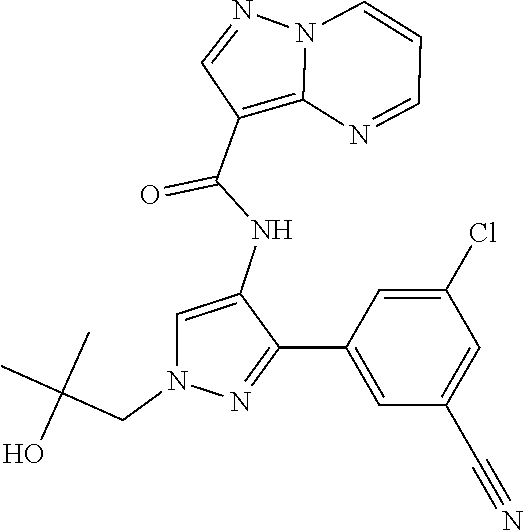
N12C(=C(C(NC3=CN(CC(C)(C)O)N=C3C3=CC(C#N)=CC(Cl)=C3)=O)C=N1)N=CC=C2
